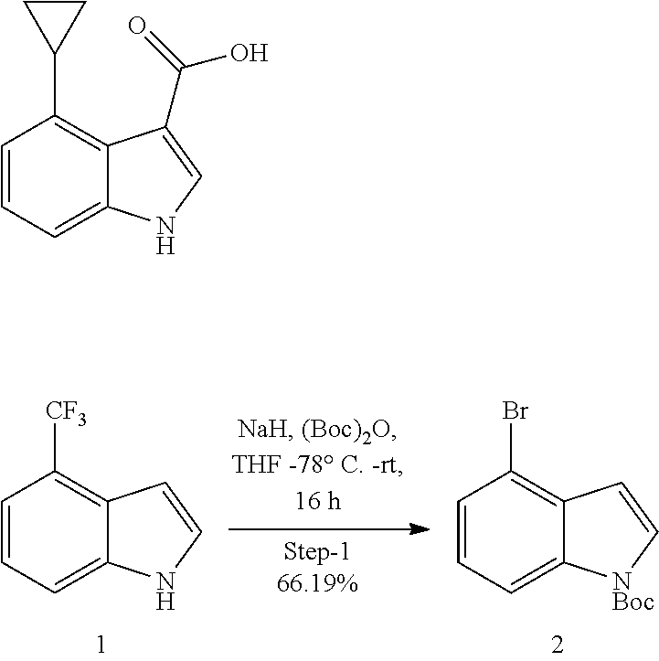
C1=CC=C2C(=C1[CF3])C=CN2.C1=CC=C2C(=C1Br)C=C[NBoc]2.C1=CC=C2C(=C1C1CC1)C(C(=O)O)=CN2
